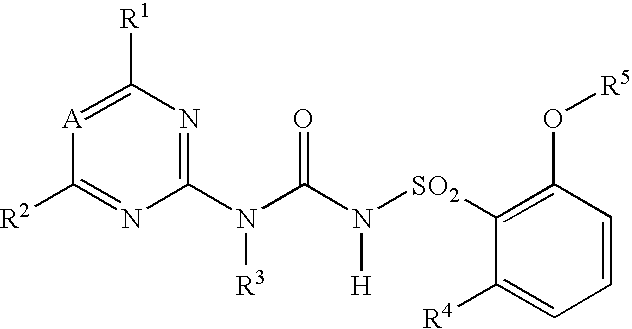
[A]1=C([R1])N=C(N(C(N([SO2]C2=C(O[R5])C=CC=C2[R4])[H])=O)[R3])N=C1[R2]
